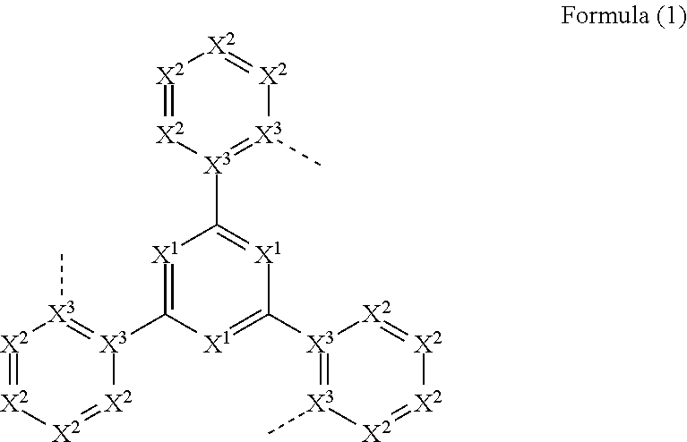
[X2]1=[X2][X3](C2=[X1]C([X3]3=[X3](C)[X2]=[X2][X2]=[X2]3)=[X1]C([X3]3=[X3](C)[X2]=[X2][X2]=[X2]3)=[X1]2)=[X3](C)[X2]=[X2]1
